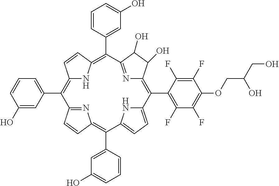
C12=C(C3=CC=CC(O)=C3)C3=NC(=C(C4=CC(O)=CC=C4)C4=CC=C(N4)C(C4=C(F)C(F)=C(OCC(CO)O)C(F)=C4F)=C4N=C(C(C5=CC(O)=CC=C5)=C(N1)C=C2)C(O)C4O)C=C3
